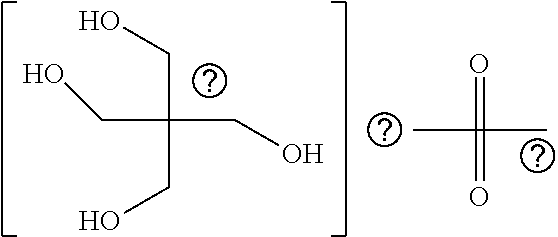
C(C(CO)(CO)CO)O.CC(=O)(C)=O
